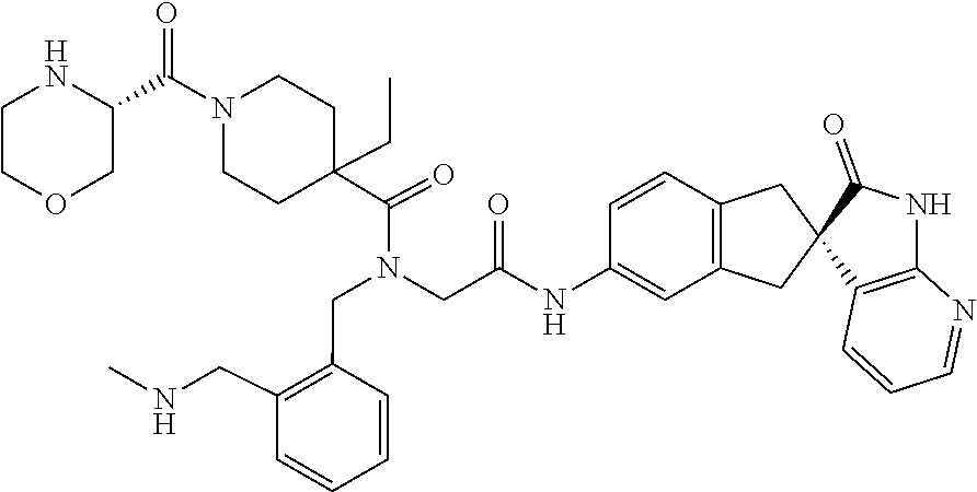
C1C(C(=O)N(CC2=C(CNC)C=CC=C2)CC(=O)NC2=CC3=C(C=C2)CC2(C4=C(N=CC=C4)NC2=O)C3)(CC)CCN(C(C2NCCOC2)=O)C1
